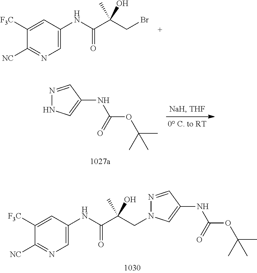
C1=C(NC(C(CBr)(O)C)=O)C=C([F3C])C([NC])=N1.N1=CC(NC(OC(C)(C)C)=O)=CN1.C1=C(NC(C(CN2N=CC(NC(OC(C)(C)C)=O)=C2)(O)C)=O)C=C([F3C])C([NC])=N1
